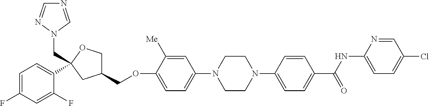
C1=C(F)C=C(F)C(C2(CN3C=NC=N3)OCC(COC3=CC=C(N4CCN(C5=CC=C(C(NC6=CC=C(Cl)C=N6)=O)C=C5)CC4)C=C3[Me])C2)=C1
